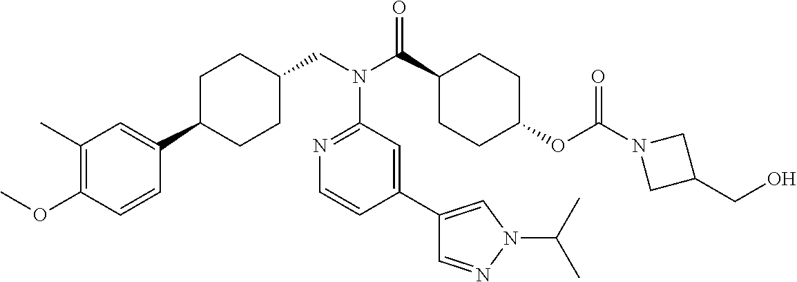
C1(C)=C(OC)C=CC(C2CCC(CN(C3=NC=CC(C4=CN(C(C)C)N=C4)=C3)C(=O)C3CCC(OC(=O)N4CC(CO)C4)CC3)CC2)=C1
